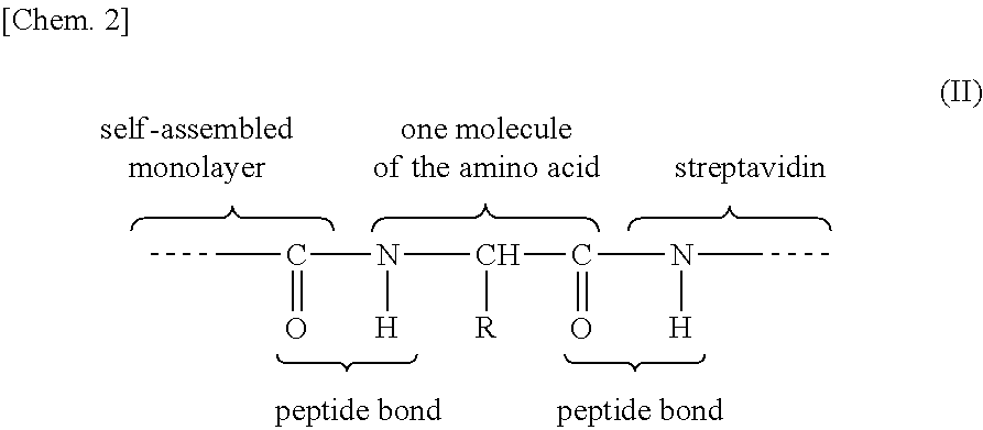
C(C(N([H])C([R])C(=O)N(CC)[H])=O)C
